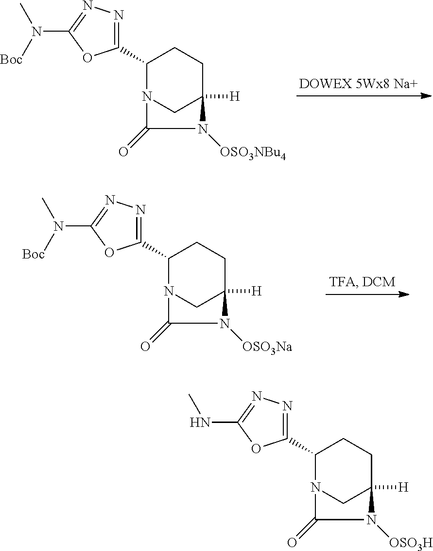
C1(C2N3CC([H])(CC2)N([OSO3Na])C3=O)=NN=C(N(C)[Boc])O1.C1(C2N3CC([H])(CC2)N([OSO3NBu4])C3=O)=NN=C(N(C)[Boc])O1.C1(C2N3CC([H])(CC2)N([OSO3H])C3=O)=NN=C(NC)O1
